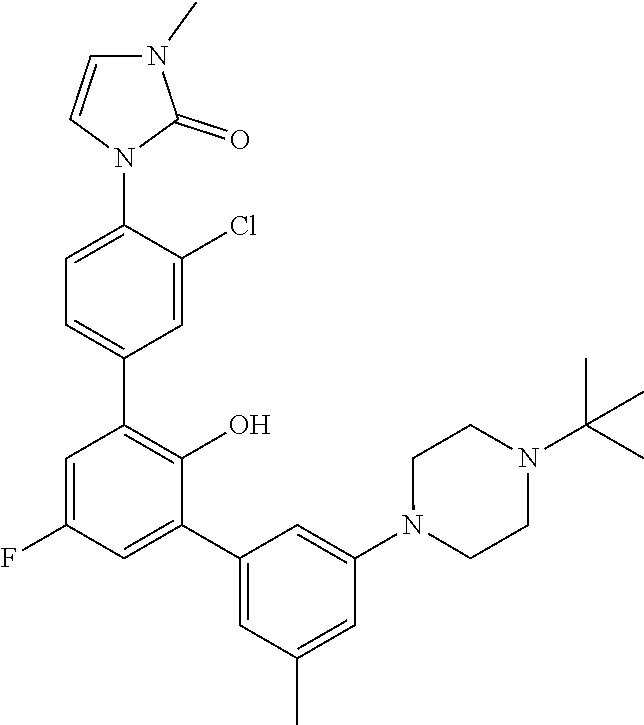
C1(C2=CC(F)=CC(C3=CC=C(N4C(=O)N(C)C=C4)C(Cl)=C3)=C2O)=CC(C)=CC(N2CCN(C(C)(C)C)CC2)=C1
